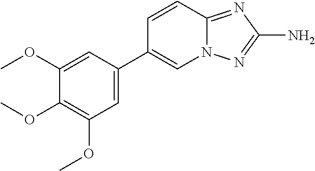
C12=NC(N)=NN1C=C(C1=CC(OC)=C(OC)C(OC)=C1)C=C2
